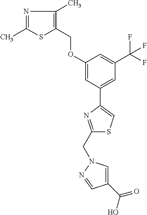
N1=C(C)SC(COC2=CC(C3=CSC(CN4C=C(C(O)=O)C=N4)=N3)=CC(C(F)(F)F)=C2)=C1C
